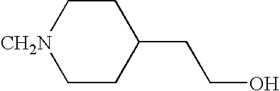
C1C[CH2N]CCC1CCO
